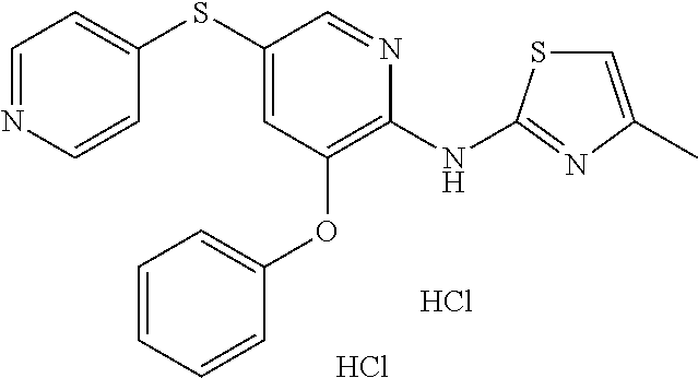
Cl.Cl.C1(SC2=CC(OC3=CC=CC=C3)=C(NC3=NC(C)=CS3)N=C2)=CC=NC=C1
